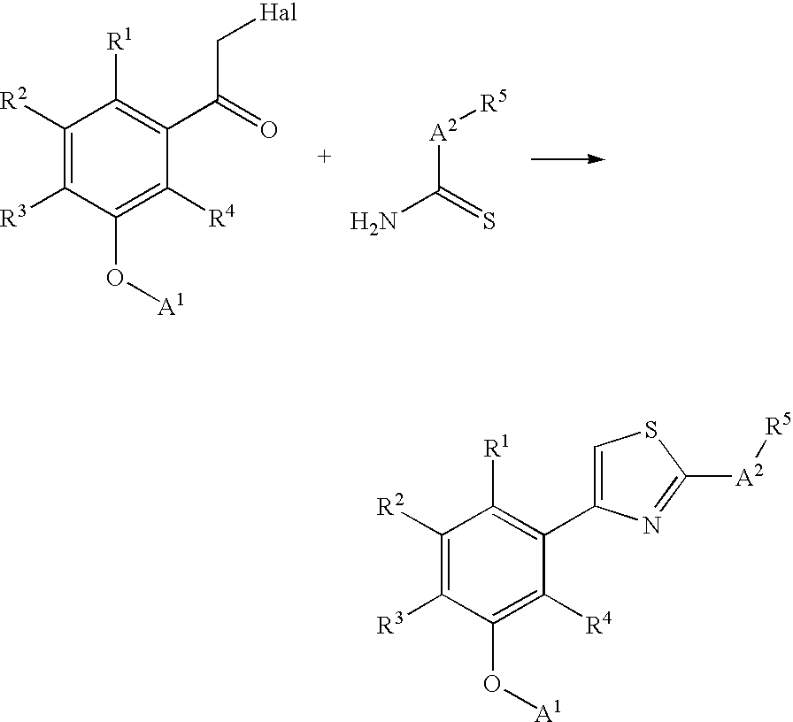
C1([R2])=C([R3])C(O[A1])=C([R4])C(C(=O)C[Hal])=C1[R1].[A2](C(N)=S)[R5].C1([R2])=C([R3])C(O[A1])=C([R4])C(C2=CSC([A2][R5])=N2)=C1[R1]
